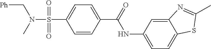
C1=CC(C(NC2=CC=C3C(=C2)N=C(C)S3)=O)=CC=C1S(N(C[Ph])C)(=O)=O
